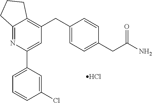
C1(CC2=C3C(=NC(C4=CC=CC(Cl)=C4)=C2)CCC3)=CC=C(CC(N)=O)C=C1.Cl
